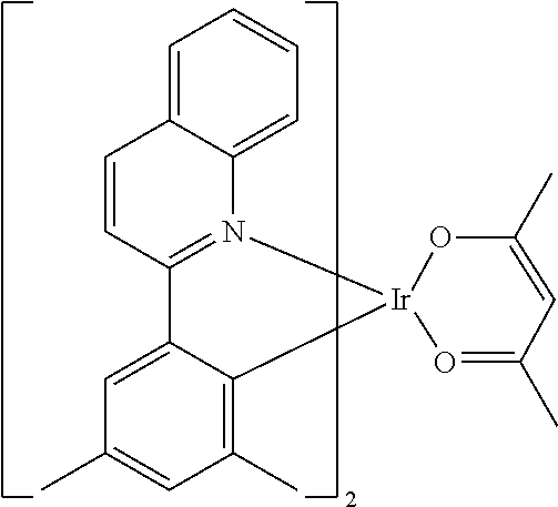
C1=C2C(=CC=C1)N1=C(C=C2)C2=CC(C)=CC(C)=C2[Ir]12O=C(C)C=C(C)O2
